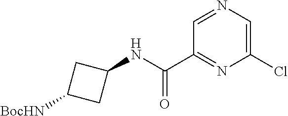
C1(Cl)=CN=CC(C(NC2CC([BocHN])C2)=O)=N1
